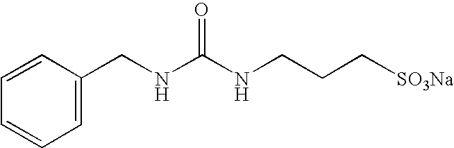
C1=CC(CNC(NCCC[SO3Na])=O)=CC=C1
